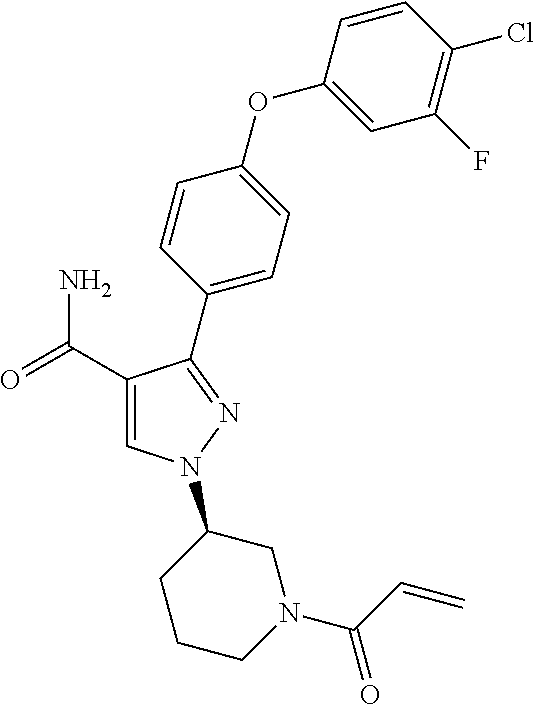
C1(C(=O)N)=CN(C2CCCN(C(=O)C=C)C2)N=C1C1=CC=C(OC2=CC(F)=C(Cl)C=C2)C=C1
